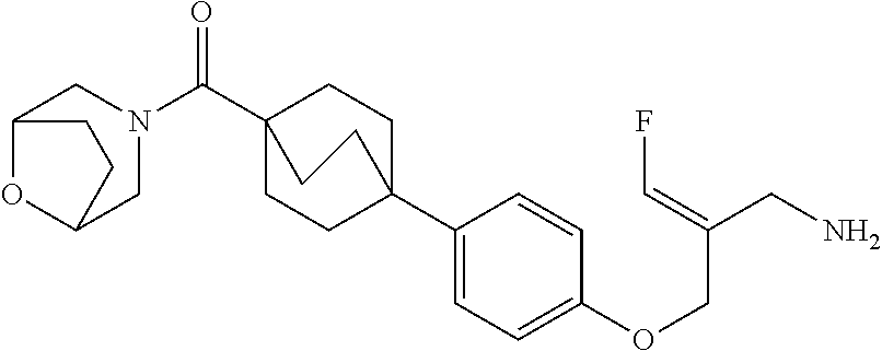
C1(C23CCC(C(N4CC5OC(C4)CC5)=O)(CC2)CC3)=CC=C(OCC(CN)=CF)C=C1
